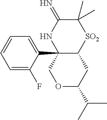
C12(C3=CC=CC=C3F)C(CC(C(C)C)OC1)[SO2]C(C)(C)C(=N)N2
